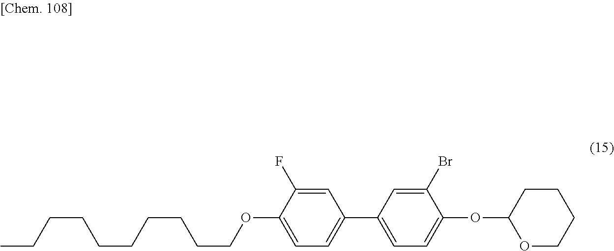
C1(OCCCCCCCCCC)=CC=C(C2=CC=C(OC3CCCCO3)C(Br)=C2)C=C1F
